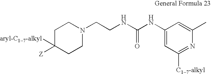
C1C([Z])([aryl-C17-alkyl])CCN(CCNC(NC2=CC([C17-alkyl])=NC(C)=C2)=O)C1
